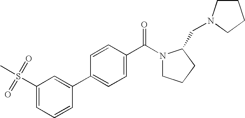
CS(C1=CC=CC(C2=CC=C(C(N3CCCC3CN3CCCC3)=O)C=C2)=C1)(=O)=O
